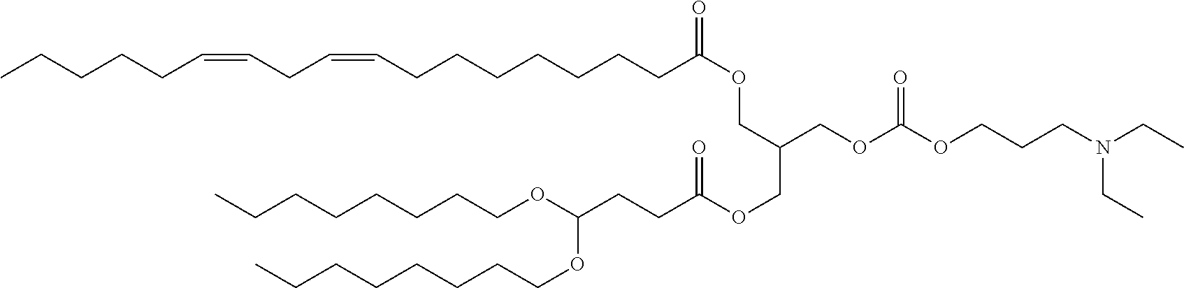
N(CC)(CCCOC(OCC(COC(CCC(OCCCCCCCC)OCCCCCCCC)=O)COC(CCCCCCCC=CCC=CCCCCC)=O)=O)CC
